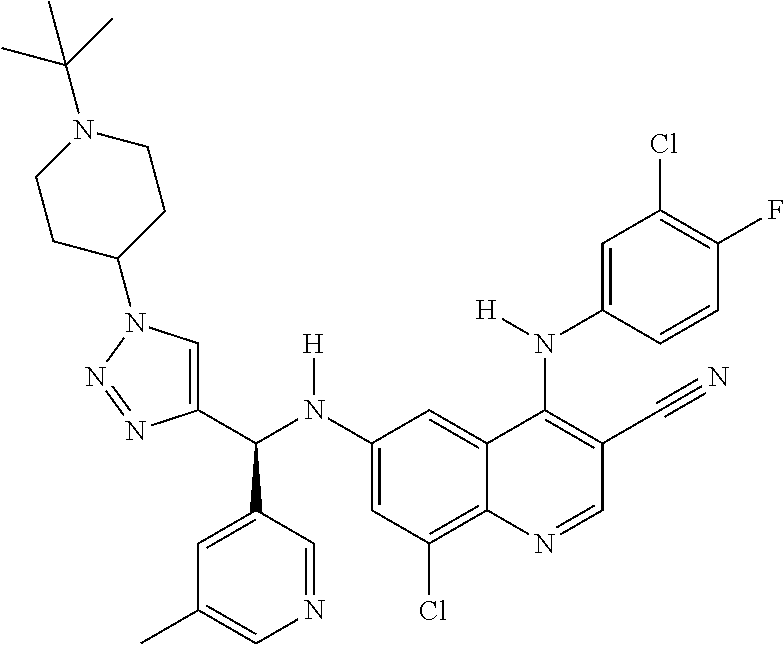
C1(N(C(C2=CN(C3CCN(C(C)(C)C)CC3)N=N2)C2=CC(C)=CN=C2)[H])=CC(Cl)=C2C(=C1)C(N(C1=CC(Cl)=C(F)C=C1)[H])=C(C#N)C=N2
